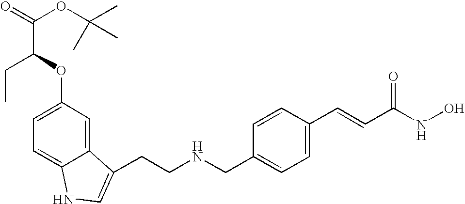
C12=CC(OC(C(=O)OC(C)(C)C)CC)=CC=C1NC=C2CCNCC1=CC=C(C=CC(NO)=O)C=C1
